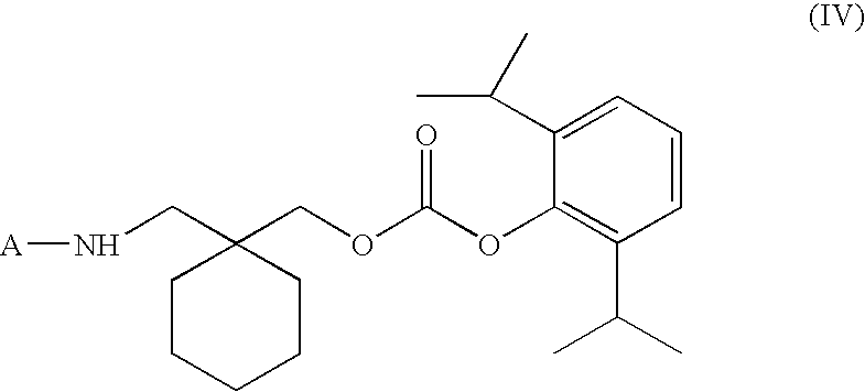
C1(C(C)C)=CC=CC(C(C)C)=C1OC(=O)OCC1(CN[A])CCCCC1
